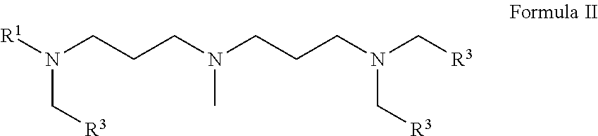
[R1]N(CCCN(CCCN(C[R3])C[R3])C)C[R3]
